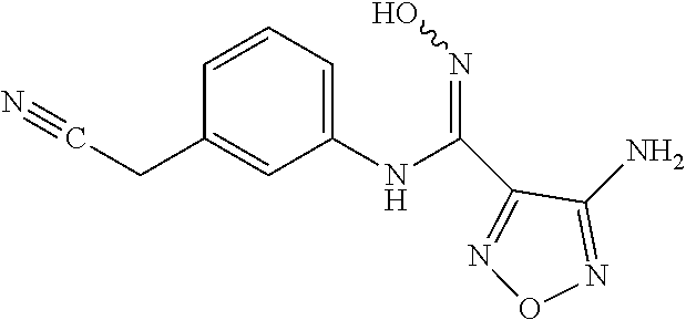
N1=C(N)C(C(NC2=CC=CC(CC#N)=C2)=NO)=NO1
